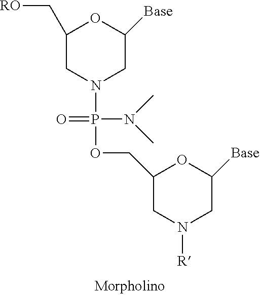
C1(C[RO])CN(P(OCC2CN([R])CC([Base])O2)(=O)N(C)C)CC([Base])O1
